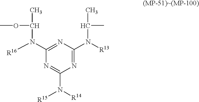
COC(N([R16])C1=NC(N([R13])C(C)C)=NC(N([R15])[R14])=N1)C
